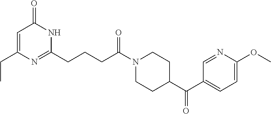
C1=C(CC)N=C(CCCC(N2CCC(C(C3=CC=C(OC)N=C3)=O)CC2)=O)NC1=O
